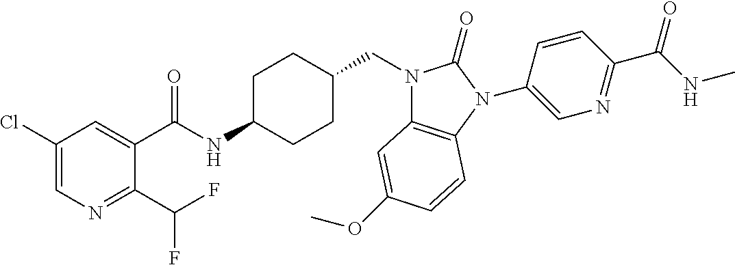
C1(Cl)=CN=C(C(F)F)C(C(NC2CCC(CN3C4=C(N(C5=CN=C(C(NC)=O)C=C5)C3=O)C=CC(OC)=C4)CC2)=O)=C1
